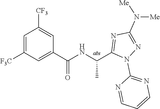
C1(N2N=C(N([Me])[Me])N=C2C(NC(C2=CC([F3C])=CC([CF3])=C2)=O)C)=NC=CC=N1
